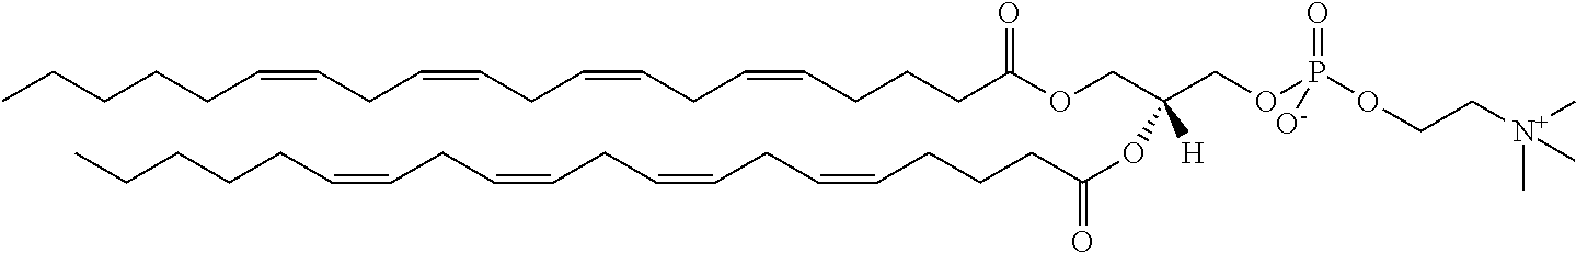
C(=CCC=CCCCC(OCC(COP(OCC[N+](C)(C)C)(=O)[O-])(OC(CCCC=CCC=CCC=CCC=CCCCCC)=O)[H])=O)CC=CCC=CCCCCC
